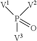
P([V2])([V1])([V3])=O
